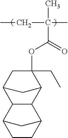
CC(CC)(C(OC1(CC)CC2C3C(C1C2)C1CCC3C1)=O)C
